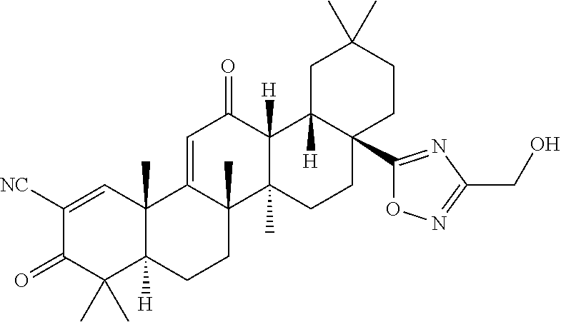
C12(C)C([H])(CCC3(C)C1=CC(=O)C1([H])C3(C)CCC3(C4=NC(CO)=NO4)C1([H])CC(C)(C)CC3)C(C)(C)C(=O)C([NC])=C2
